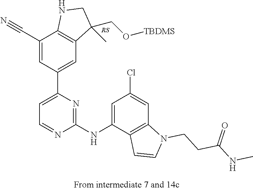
C1(C#N)=CC(C2=CC=NC(NC3=CC(Cl)=CC4=C3C=CN4CCC(NC)=O)=N2)=CC2=C1NCC2(CO[TBDMS])C
